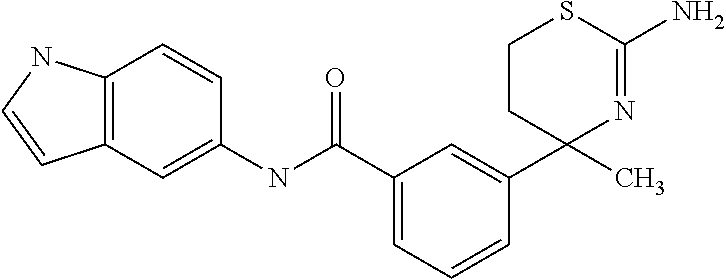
C1=C(C2(C)N=C(N)SCC2)C=CC=C1C(NC1=CC2=C(C=C1)NC=C2)=O
